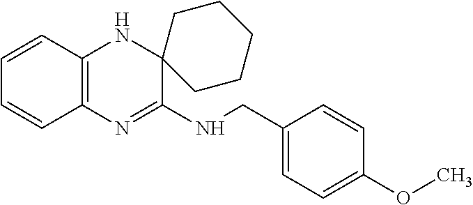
C1=CC2=C(C=C1)N=C(NCC1=CC=C(OC)C=C1)C1(N2)CCCCC1
